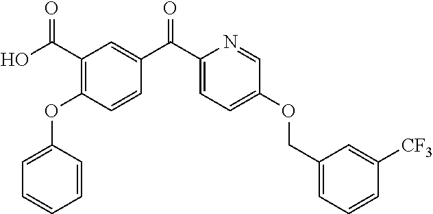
C1=C(OC2=C(C(O)=O)C=C(C(C3=CC=C(OCC4=CC=CC([CF3])=C4)C=N3)=O)C=C2)C=CC=C1
